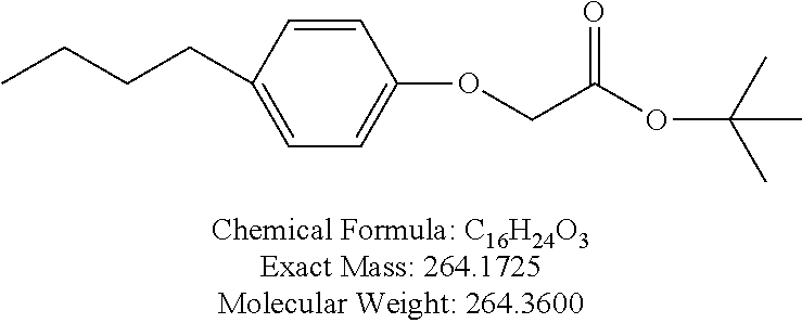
O(CC(OC(C)(C)C)=O)C1=CC=C(CCCC)C=C1
